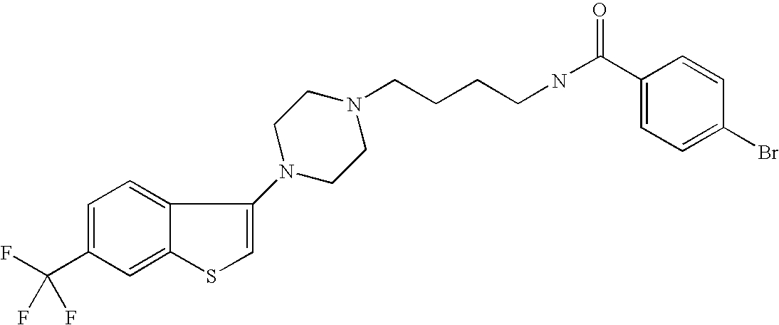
C1(C(F)(F)F)=CC=C2C(=C1)SC=C2N1CCN(CCCCNC(=O)C2=CC=C(Br)C=C2)CC1
